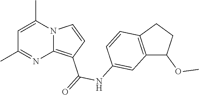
C1=C(C)N2C(=C(C(=O)NC3=CC4=C(C=C3)CCC4OC)C=C2)N=C1C
